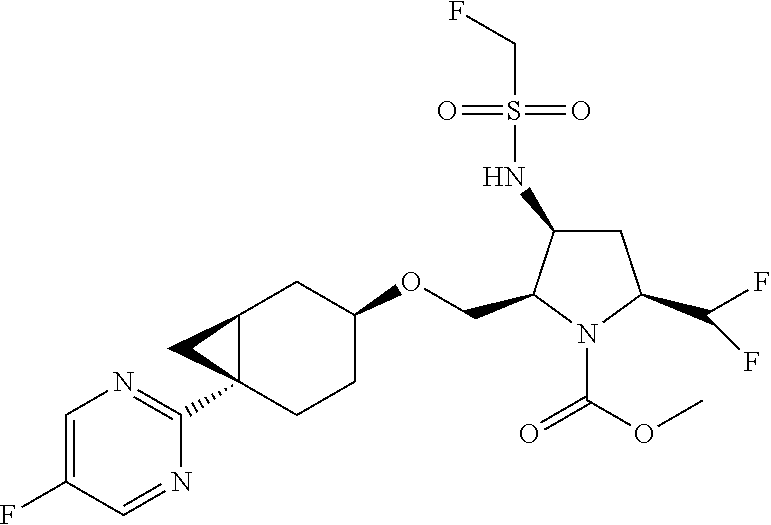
C12C(C3=NC=C(F)C=N3)(CCC(OCC3N(C(OC)=O)C(C(F)F)CC3NS(CF)(=O)=O)C1)C2
